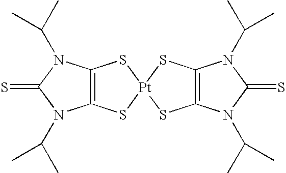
C12=C(S[Pt]3(S1)SC1=C(S3)N(C(C)C)C(=S)N1C(C)C)N(C(C)C)C(=S)N2C(C)C
